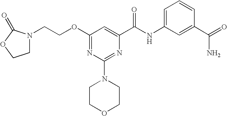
C(COC1=NC(N2CCOCC2)=NC(C(NC2=CC=CC(C(=O)N)=C2)=O)=C1)N1CCOC1=O
